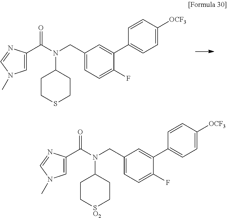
C1=C(C2=CC=C([OCF3])C=C2)C(F)=CC=C1CN(C1CCSCC1)C(C1=CN(C)C=N1)=O.C1=C(C2=CC=C([OCF3])C=C2)C(F)=CC=C1CN(C1CC[SO2]CC1)C(C1=CN(C)C=N1)=O
